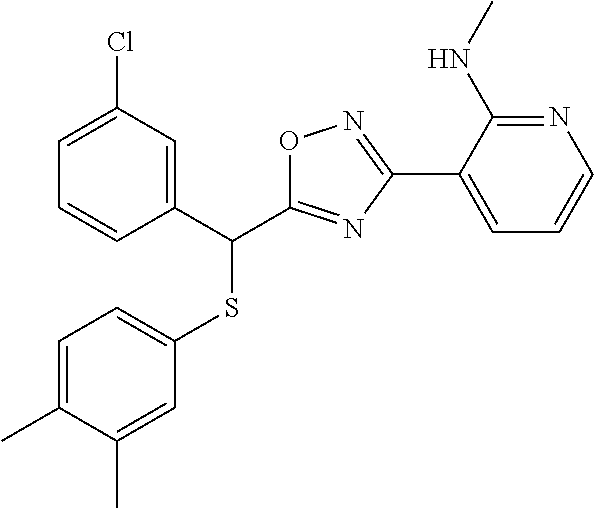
C1=C(C)C(C)=CC(SC(C2=CC(Cl)=CC=C2)C2=NC(C3=CC=CN=C3NC)=NO2)=C1
